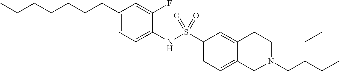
C1(CCCCCCC)=CC=C(NS(C2=CC=C3C(=C2)CCN(CC(CC)CC)C3)(=O)=O)C(F)=C1
